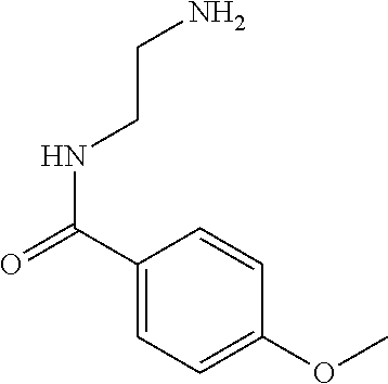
C1(C(=O)NCCN)=CC=C(OC)C=C1
